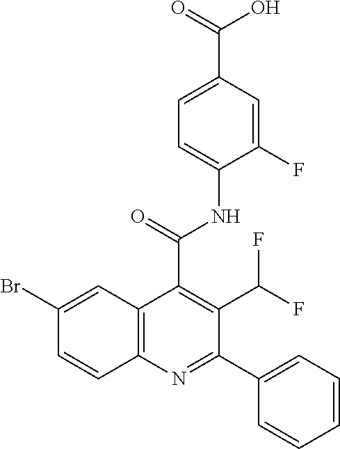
BrC1=CC2=C(C=C1)N=C(C1=CC=CC=C1)C(C(F)F)=C2C(=O)NC1=CC=C(C(=O)O)C=C1F
